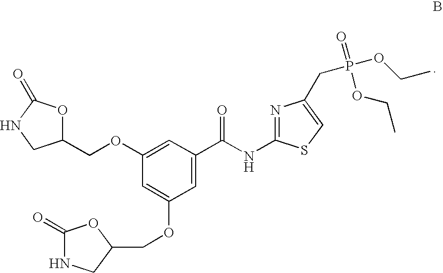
C1(COC2=CC(C(NC3=NC(CP(OCC)(=O)OCC)=CS3)=O)=CC(OCC3OC(=O)NC3)=C2)OC(=O)NC1
